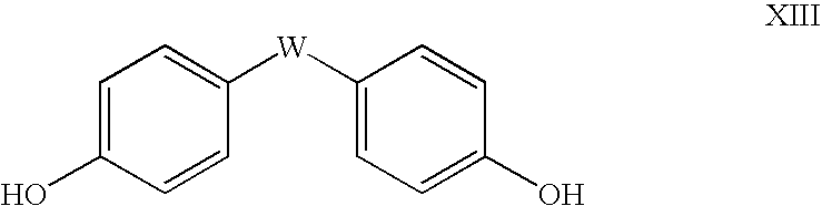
C1=C(O)C=CC([W]C2=CC=C(O)C=C2)=C1
